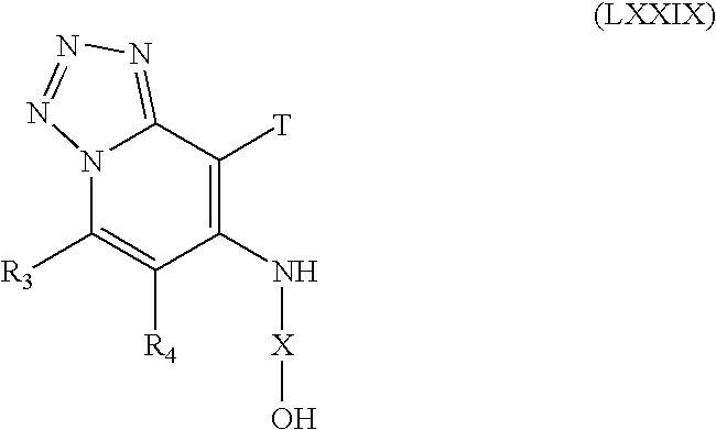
N12C([R3])=C([R4])C(N[X]O)=C([T])C1=NN=N2
